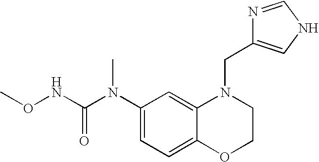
C1(N(C(NOC)=O)C)=CC=C2C(=C1)N(CC1=CNC=N1)CCO2
